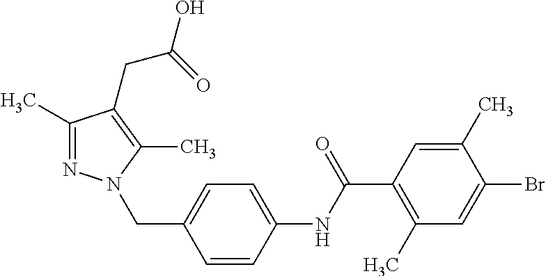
C1(C)=NN(CC2=CC=C(NC(C3=C(C)C=C(Br)C(C)=C3)=O)C=C2)C(C)=C1CC(=O)O
